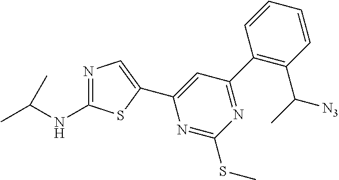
N1=C(NC(C)C)SC(C2=CC(C3=C(C(C)[N3])C=CC=C3)=NC(SC)=N2)=C1
